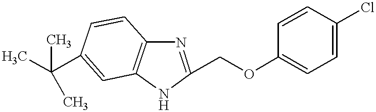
N1C(COC2=CC=C(Cl)C=C2)=NC2=C1C=C(C(C)(C)C)C=C2
